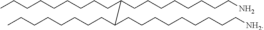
CCCCCCCCCC(CCCCCCCCN)C(CCCCCCCC)CCCCCCCCC[NH2]
